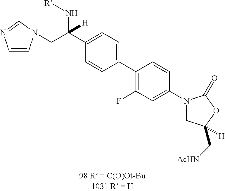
C1(C2=C(F)C=C(N3CC(C[AcHN])([H])OC3=O)C=C2)=CC=C(C(N[R])(CN2C=CN=C2)[H])C=C1
